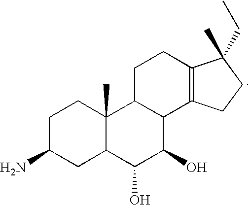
C1C(N)CC2C(C)(C1)C1C(C(O)C2O)C2=C(CC1)C(C)(CC)CC2
